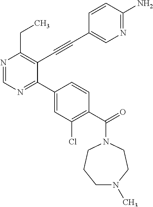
N1=CN=C(C2=CC(Cl)=C(C(=O)N3CCN(C)CCC3)C=C2)C(C#CC2=CN=C(N)C=C2)=C1CC
